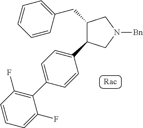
C1=CC(CC2C(C3=CC=C(C4=C(F)C=CC=C4F)C=C3)CN([Bn])C2)=CC=C1
